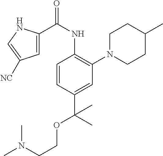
C1=CC(C(OCCN(C)C)(C)C)=CC(N2CCC(C)CC2)=C1NC(C1=CC([NC])=CN1)=O
